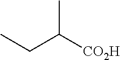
CCC([CO2H])C
